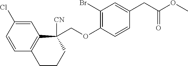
C1=C(Cl)C=CC2=C1C(COC1=C(Br)C=C(CC(OC)=O)C=C1)([CN])CCC2
